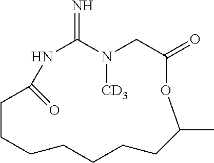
N1C(=N)N([CD3])CC(=O)OC(C)CCCCCCCC1=O
